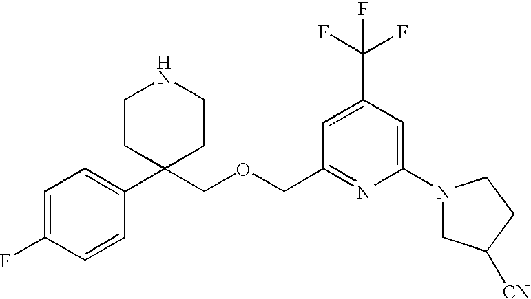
C1=C(F)C=CC(C2(COCC3=NC(N4CC([CN])CC4)=CC(C(F)(F)F)=C3)CCNCC2)=C1
